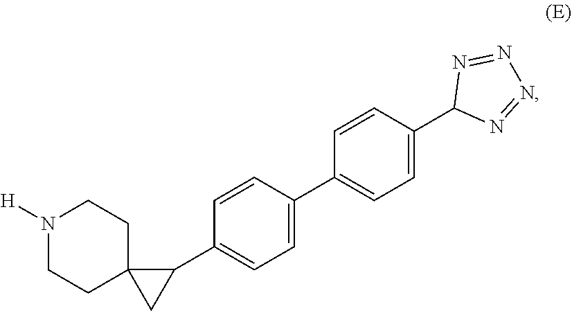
N1=NN=NC1C1=CC=C(C2=CC=C(C3C4(C3)CCN([H])CC4)C=C2)C=C1
